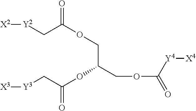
[X2][Y2]CC(OCC(COC(=O)[Y4][X4])OC(C[Y3][X3])=O)=O
